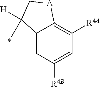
C12=CC([R4B])=CC([R4A])=C1[A]CC2([H])C
